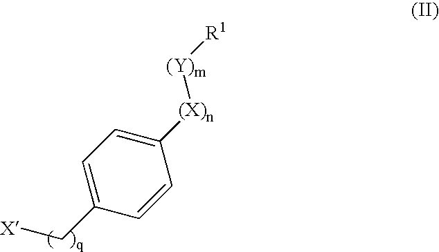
C1=C(C[X])C=CC([(X)n][(Y)m][R1])=C1
